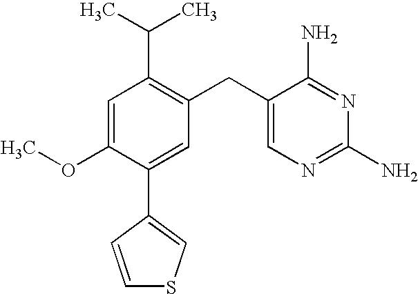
C1=C(OC)C(C2=CSC=C2)=CC(CC2=CN=C(N)N=C2N)=C1C(C)C
